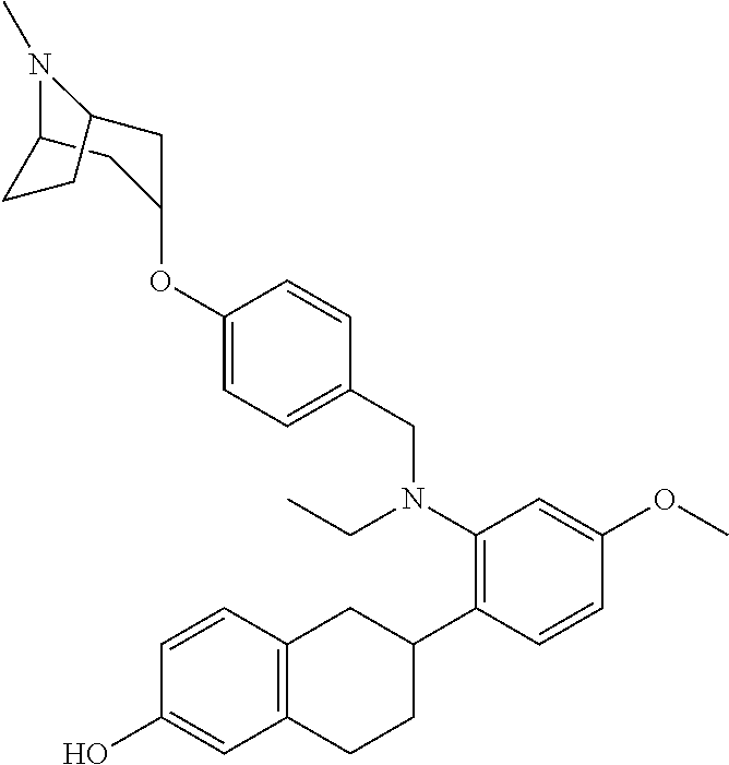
C1(OC2CC3N(C)C(C2)CC3)=CC=C(CN(CC)C2=C(C3CC4=C(CC3)C=C(O)C=C4)C=CC(OC)=C2)C=C1
